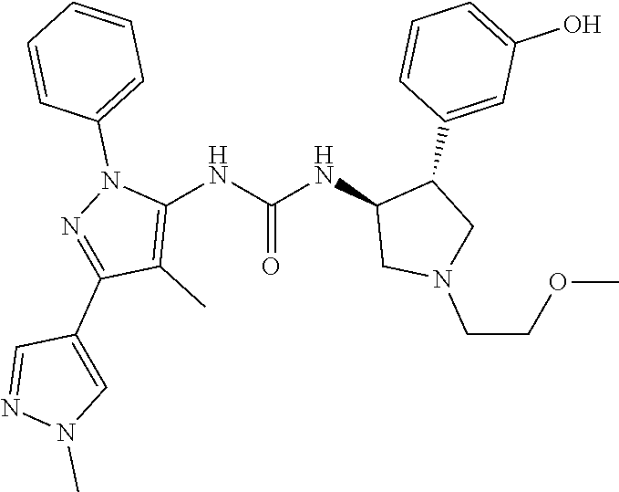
C1(NC(NC2CN(CCOC)CC2C2=CC(O)=CC=C2)=O)=C(C)C(C2=CN(C)N=C2)=NN1C1=CC=CC=C1
